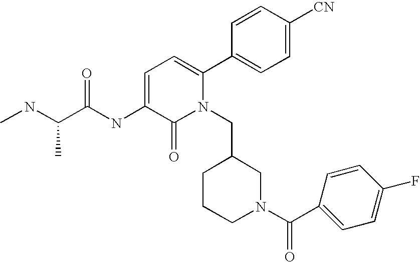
C1=C(NC(C(NC)C)=O)C(=O)N(CC2CCCN(C(C3=CC=C(F)C=C3)=O)C2)C(C2=CC=C([CN])C=C2)=C1
